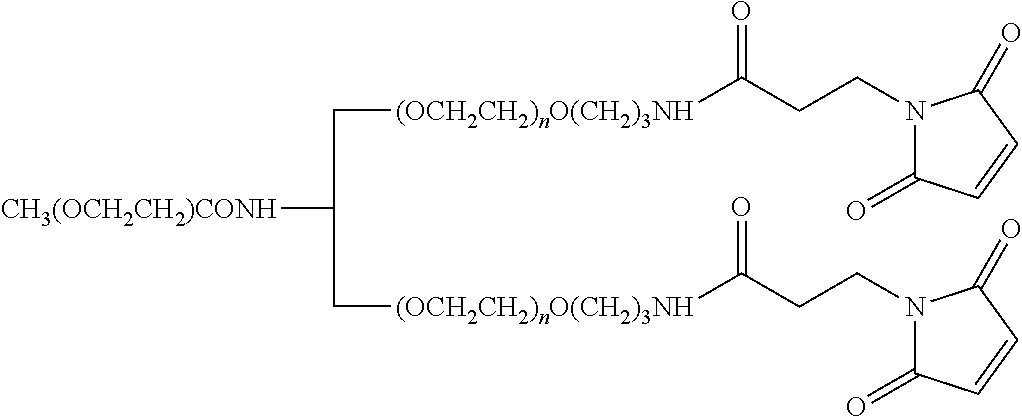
[CH3(OCH2CH2)CONH]C(C[(OCH2CH2)nO(CH2)3NH]C(=O)CCN1C(=O)C=CC1=O)C[(OCH2CH2)nO(CH2)3NH]C(=O)CCN1C(=O)C=CC1=O
